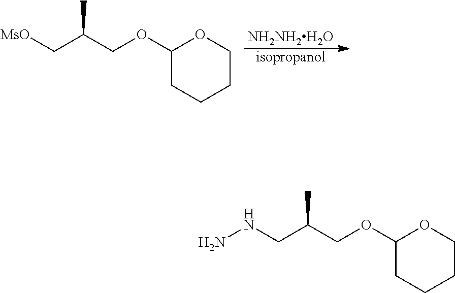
[NH2NH2H2O].[isopropanol].[MsO]CC(COC1CCCCO1)C.N(CC(COC1CCCCO1)C)N
